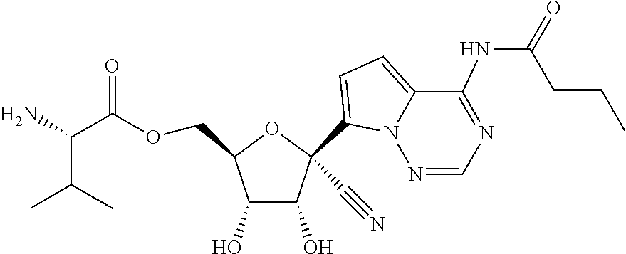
C(C(OCC1OC(C#N)(C2=CC=C3C(NC(=O)CCC)=NC=NN32)C(O)C1O)=O)(N)C(C)C
